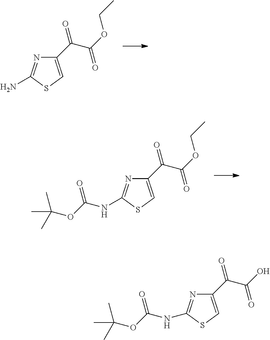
C1(C(=O)C(=O)OCC)=CSC(N)=N1.C1(C(=O)C(=O)OCC)=CSC(NC(OC(C)(C)C)=O)=N1.C1(C(=O)C(=O)O)=CSC(NC(OC(C)(C)C)=O)=N1
